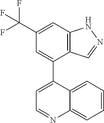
C12=C(C=C(C(F)(F)F)C=C1C1=CC=NC3=CC=CC=C13)NN=C2
